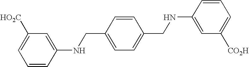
C1=C([HO2C])C=C(NCC2=CC=C(CNC3=CC([CO2H])=CC=C3)C=C2)C=C1
